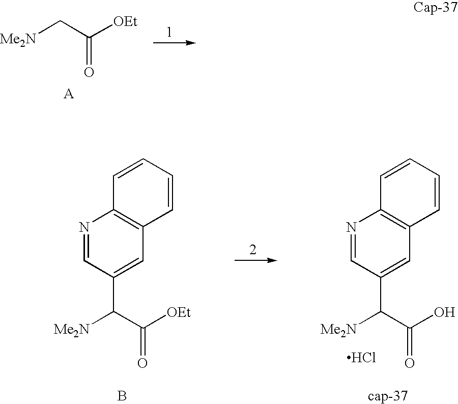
[Me2N]CC([OEt])=O.[Me2N]C(C([OEt])=O)C1=CC2=C(N=C1)C=CC=C2.B.[Me2N]C(C(O)=O)C1=CC2=C(N=C1)C=CC=C2.Cl
